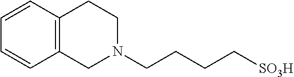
C1=CC=CC2=C1CCN(CCCC[SO3H])C2
